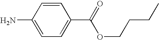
C1(N)=CC=C(C(=O)OCCCC)C=C1
